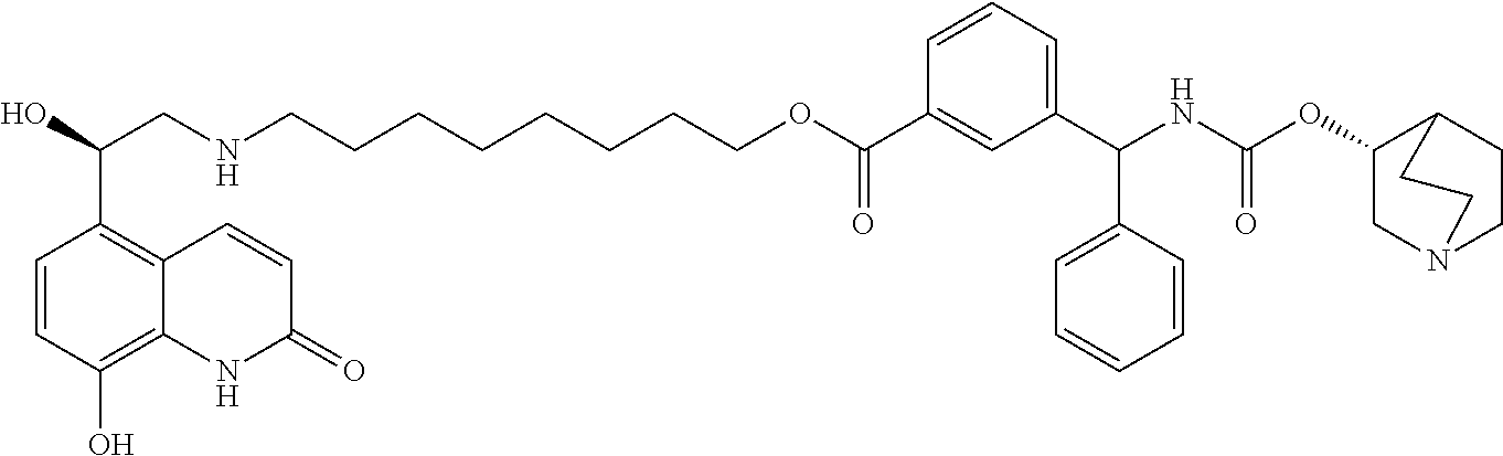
C1=CC(O)=C2C(=C1C(O)CNCCCCCCCCOC(C1=CC(C(NC(OC3CN4CCC3CC4)=O)C3=CC=CC=C3)=CC=C1)=O)C=CC(=O)N2
